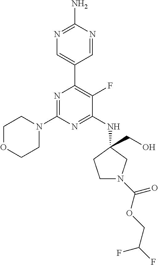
N1=C(N2CCOCC2)N=C(NC2(CO)CCN(C(=O)OCC(F)F)C2)C(F)=C1C1=CN=C(N)N=C1
